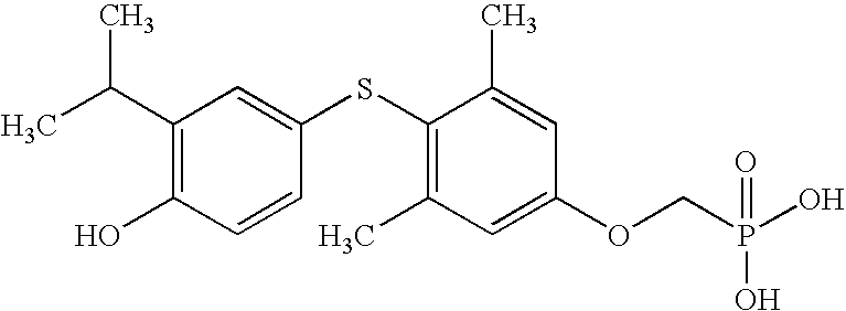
CC(C1=C(O)C=CC(SC2=C(C)C=C(OCP(O)(=O)O)C=C2C)=C1)C
